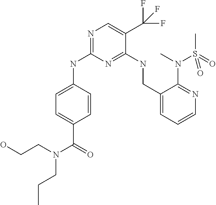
N1=C(NC2=CC=C(C(=O)N(CCO)CCC)C=C2)N=C(NCC2=CC=CN=C2N(C)S(C)(=O)=O)C(C(F)(F)F)=C1
